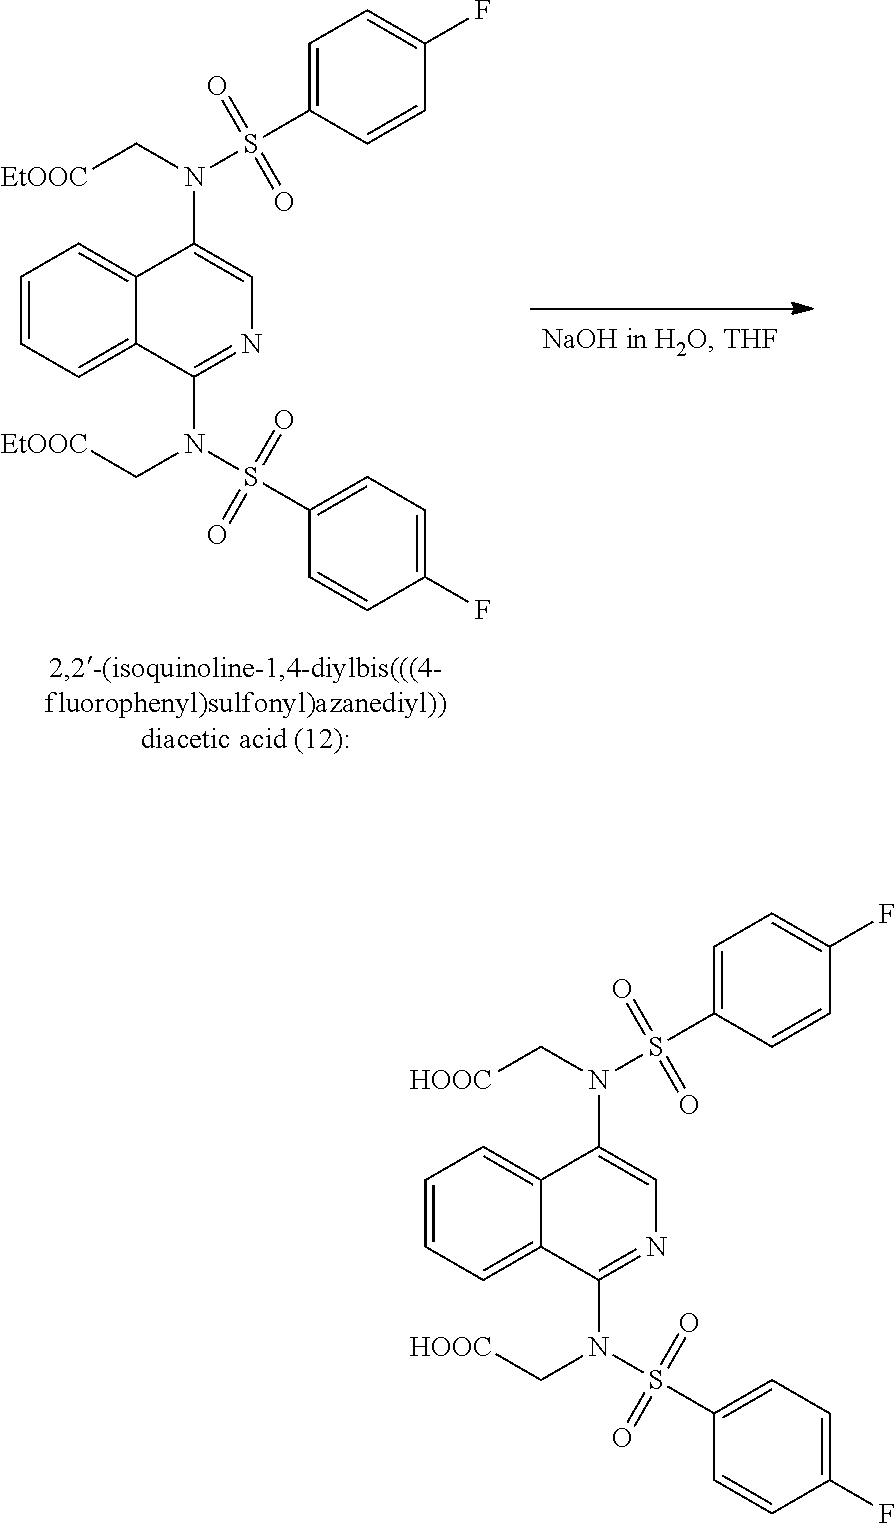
C1=CC=C2C(=C1)C(N(S(C1=CC=C(F)C=C1)(=O)=O)C[EtOOC])=CN=C2N(S(C1=CC=C(F)C=C1)(=O)=O)C[EtOOC].C1=CC=C2C(=C1)C(N(S(C1=CC=C(F)C=C1)(=O)=O)C[HOOC])=CN=C2N(S(C1=CC=C(F)C=C1)(=O)=O)C[HOOC]
